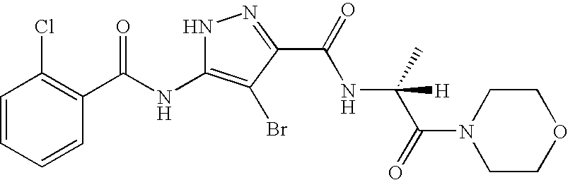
C1=CC=CC(C(NC2=C(Br)C(C(NC(C)(C(N3CCOCC3)=O)[H])=O)=NN2)=O)=C1Cl
